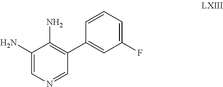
C1(N)=CN=CC(C2=CC(F)=CC=C2)=C1N
